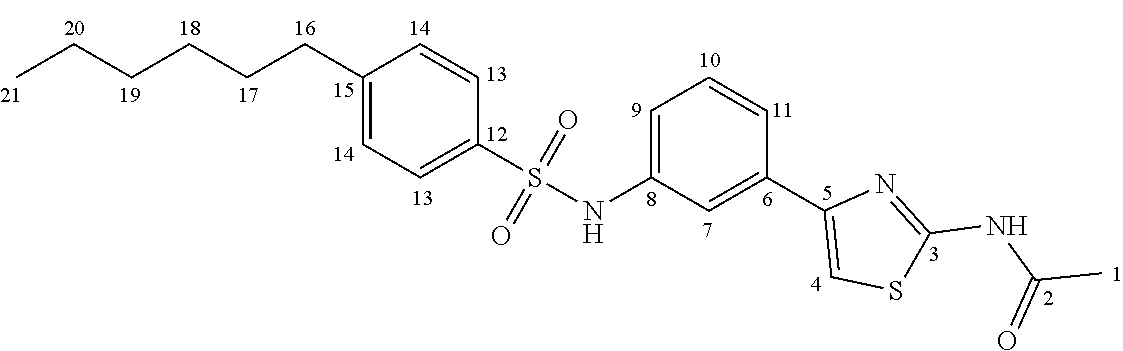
C(C1=CC=C(S(=O)(=O)NC2=CC=CC(C3=CSC(NC(C)=O)=N3)=C2)C=C1)CCCCC
